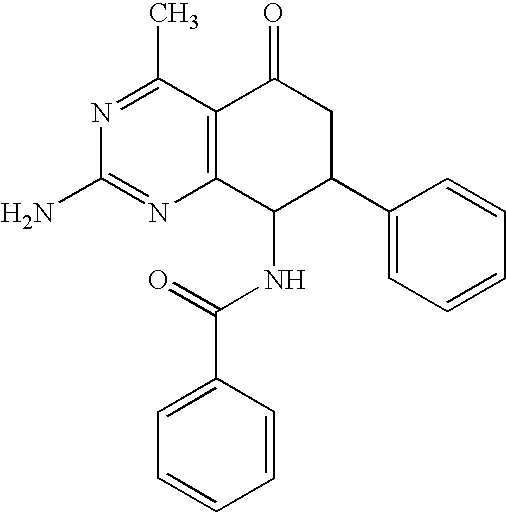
C12=C(C(NC(C3=CC=CC=C3)=O)C(C3=CC=CC=C3)CC1=O)N=C(N)N=C2C
